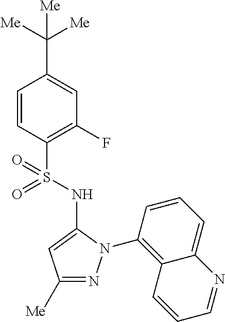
C1=CC(S(=O)(NC2=CC([Me])=NN2C2=C3C(=CC=C2)N=CC=C3)=O)=C(F)C=C1C([Me])([Me])[Me]
